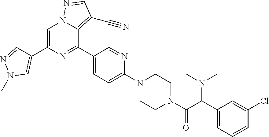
C1(C(C(N2CCN(C3=CC=C(C4=NC(C5=CN(C)N=C5)=CN5C4=C(C#N)C=N5)C=N3)CC2)=O)N(C)C)=CC=CC(Cl)=C1
